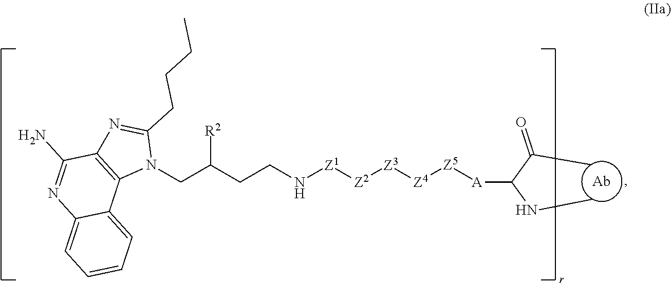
N([Z1][Z2][Z3][Z4][Z5][A]C(NC)C(C)=O)CCC(CN1C(CCCC)=NC2=C1C1=CC=CC=C1N=C2N)[R2]
